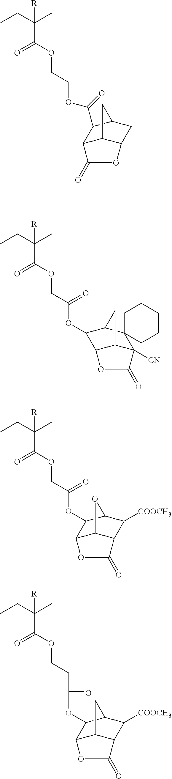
C(C([R])(C)CC)(OCCOC(C1C2C3C(CC1C3)OC2=O)=O)=O.C(C([R])(C)CC)(OCC(OC1C2C3C([CN])(C(=O)O2)C2(C1C3)CCCCC2)=O)=O.C(C([R])(C)CC)(OCC(OC1C2C3C(C([COOCH3])C1O3)C(=O)O2)=O)=O.C(C([R])(C)CC)(OCCC(=O)OC1C2C3C(C([COOCH3])C1C3)C(=O)O2)=O
